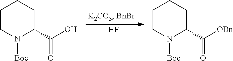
[THF].C1CN([Boc])C(C(O)=O)CC1.C1CN([Boc])C(C([OBn])=O)CC1
